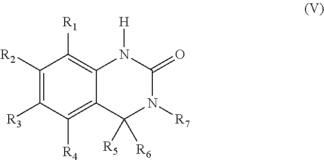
C1([R2])=C([R3])C([R4])=C2C(=C1[R1])N([H])C(=O)N([R7])C2([R5])[R6]
